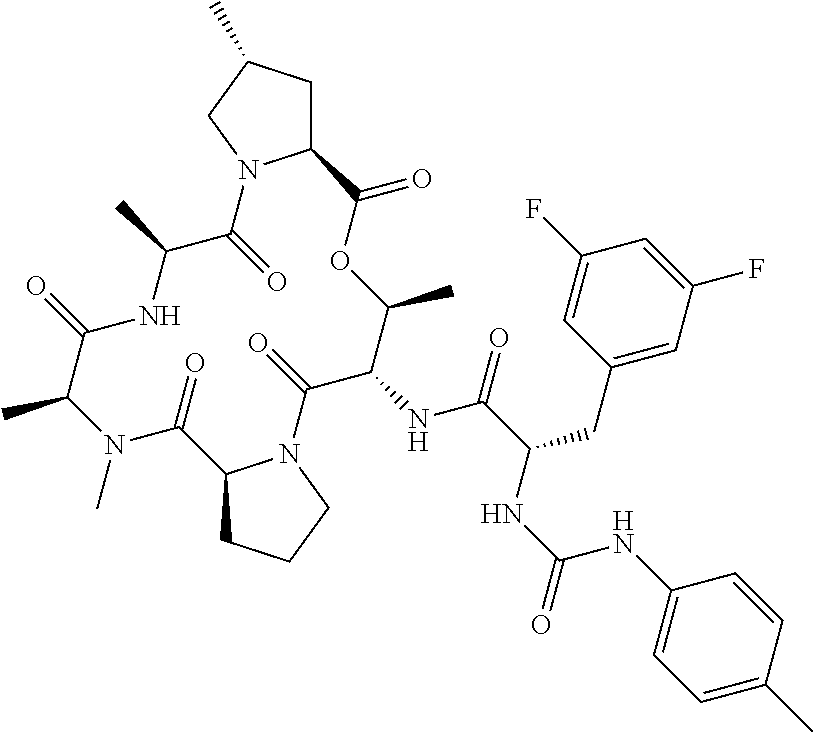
C12CCCN1C(=O)C(NC(=O)C(CC1=CC(F)=CC(F)=C1)NC(NC1=CC=C(C)C=C1)=O)C(C)OC(=O)C1CC(C)CN1C(=O)C(C)NC(=O)C(C)N(C)C2=O
